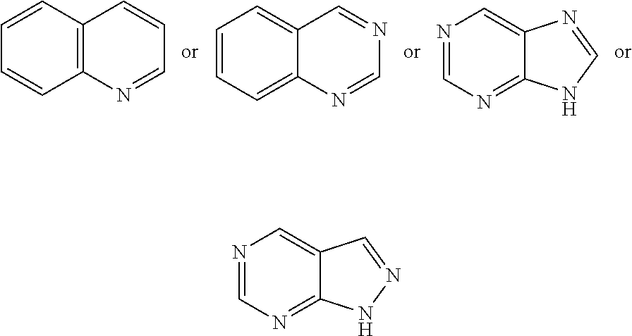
C12=C(C=CC=C1)C=CC=N2.C12=CC=CC=C1C=NC=N2.C12=NC=NC=C1N=CN2.C12=NC=NC=C1C=NN2
